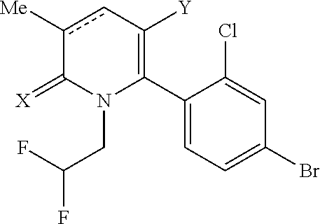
C1(C2=C([Y])cc([Me])C(=[X])N2CC(F)F)=CC=C(Br)C=C1Cl
